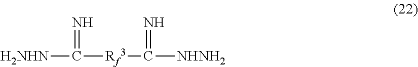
N=C([H2NHN])[Rf3]C(=N)[NHNH2]
